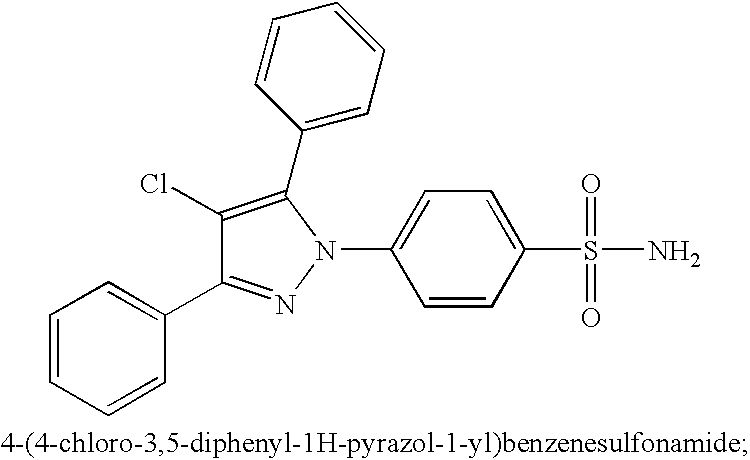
C1=CC(S(N)(=O)=O)=CC=C1N1C(C2=CC=CC=C2)=C(Cl)C(C2=CC=CC=C2)=N1
